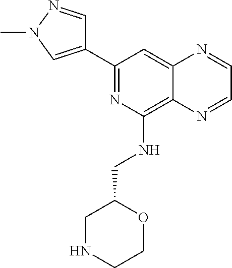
C1(C2=CN(C)N=C2)=NC(NCC2CNCCO2)=C2C(=C1)N=CC=N2
